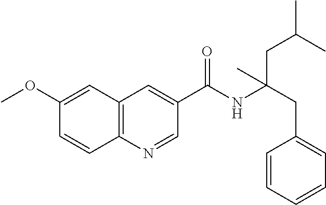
C1(OC)=CC2=C(C=C1)N=CC(C(NC(CC1=CC=CC=C1)(CC(C)C)C)=O)=C2
